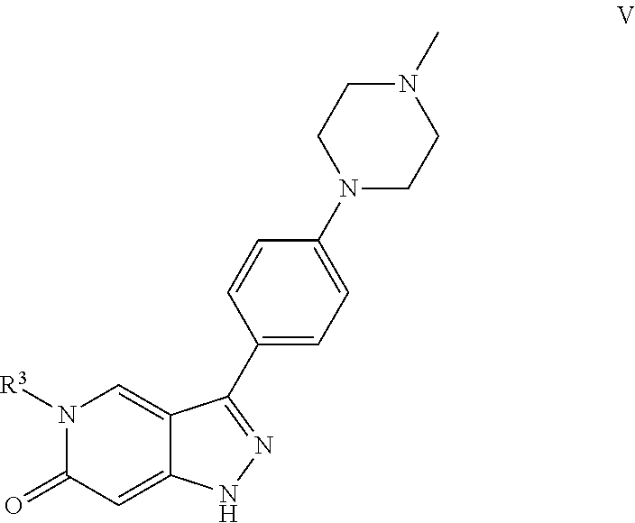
N1([R3])C(=O)C=C2C(=C1)C(C1=CC=C(N3CCN(C)CC3)C=C1)=NN2
